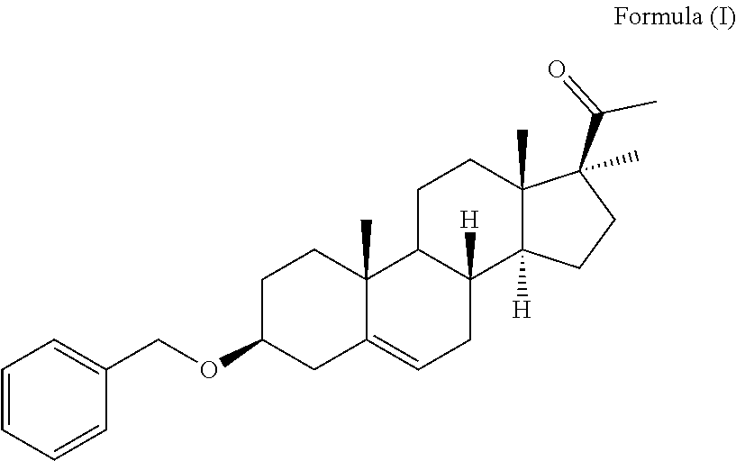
C1=CC=CC(COC2CCC3(C)C(=CCC4([H])C3CCC3(C)C4([H])CCC3(C(=O)C)C)C2)=C1
